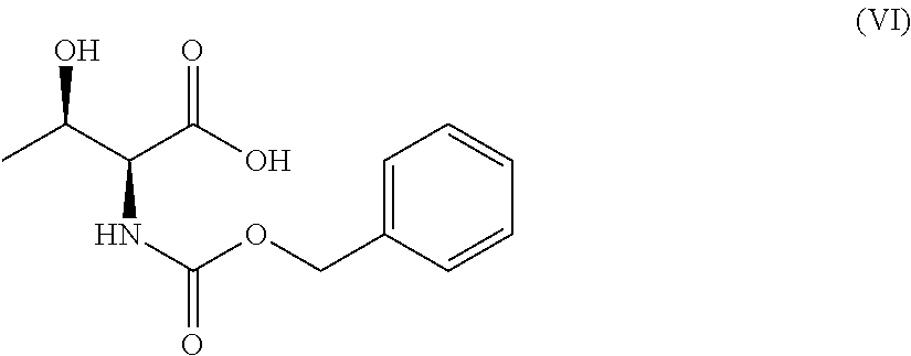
C1=C(COC(NC(C(C)O)C(O)=O)=O)C=CC=C1
